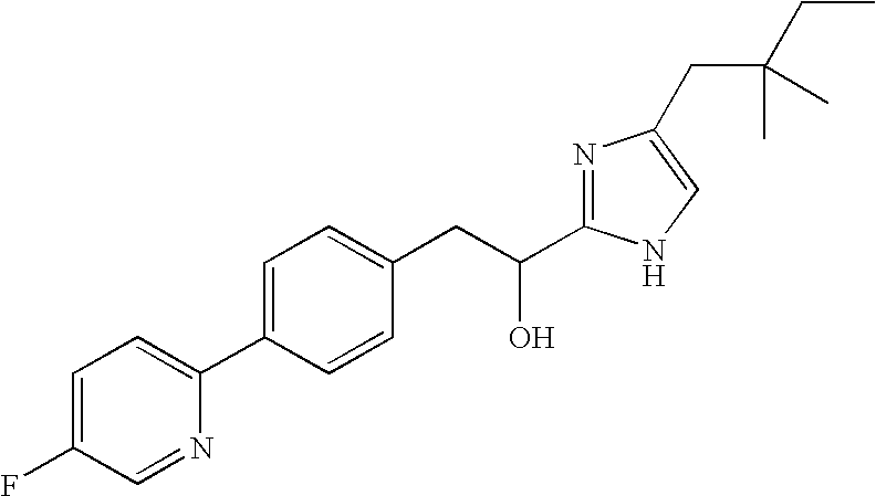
C1=C(F)C=NC(C2=CC=C(CC(O)C3=NC(CC(C)(CC)C)=CN3)C=C2)=C1
